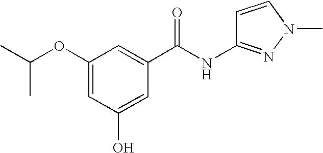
C1(OC(C)C)=CC(O)=CC(C(NC2=NN(C)C=C2)=O)=C1
